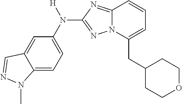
C12=CC=C(N([H])C3=NN4C(=N3)C=CC=C4CC3CCOCC3)C=C1C=NN2C
